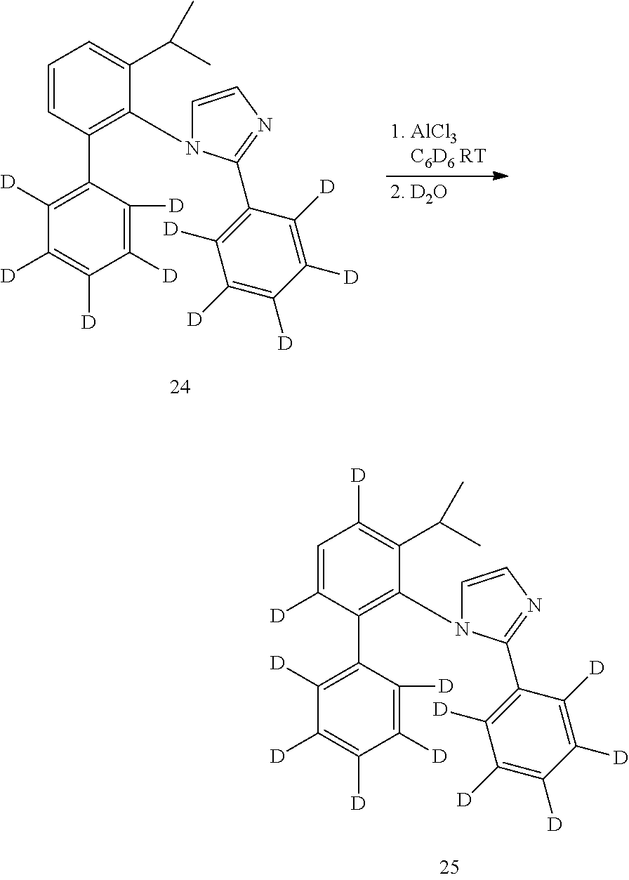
C1([D])=C([D])C(C2=C(N3C=CN=C3C3=C([D])C([D])=C([D])C([D])=C3[D])C(C(C)C)=C([D])C=C2[D])=C([D])C([D])=C1[D].C1([D])=C([D])C(C2=C(N3C=CN=C3C3=C([D])C([D])=C([D])C([D])=C3[D])C(C(C)C)=CC=C2)=C([D])C([D])=C1[D]
